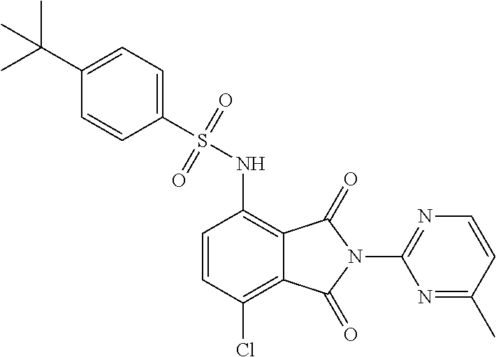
C1=CC(Cl)=C2C(=C1NS(C1=CC=C(C(C)(C)C)C=C1)(=O)=O)C(=O)N(C1=NC=CC(C)=N1)C2=O
